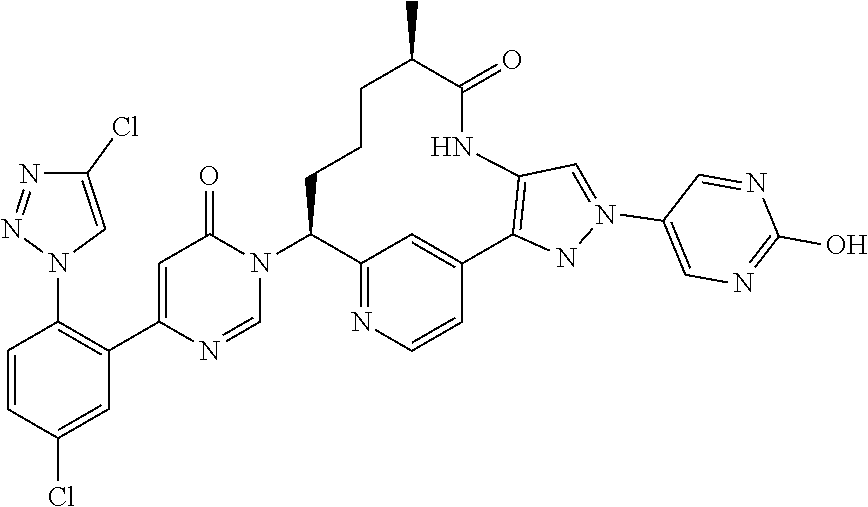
C1=NC(C2=C(N3C=C(Cl)N=N3)C=CC(Cl)=C2)=CC(=O)N1C1C2=NC=CC(=C2)C2=C(NC(=O)C(C)CCC1)C=N(C1=CN=C(O)N=C1)N2
